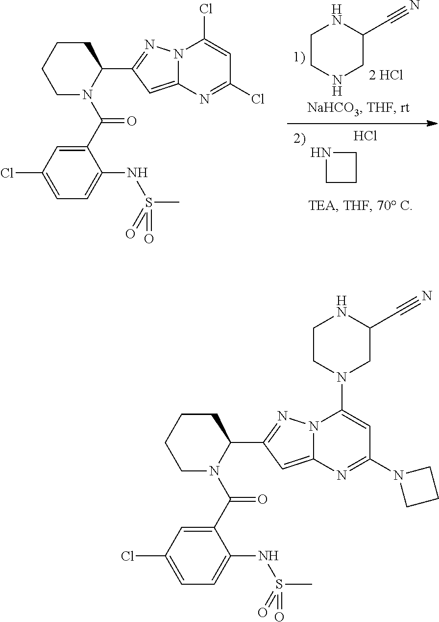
C1CNCC(C#N)N1.C1CCN1.Cl.C1CCCC(C2=NN3C(=C2)N=C(Cl)C=C3Cl)N1C(=O)C1=CC(Cl)=CC=C1NS(C)(=O)=O.C1CCCC(C2=NN3C(=C2)N=C(N2CCC2)C=C3N2CC(C#N)NCC2)N1C(=O)C1=CC(Cl)=CC=C1NS(C)(=O)=O
